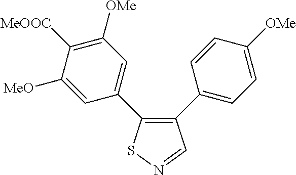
C1([MeO])=CC(C2=C(C3=CC=C([OMe])C=C3)C=NS2)=CC([OMe])=C1[MeOOC]
